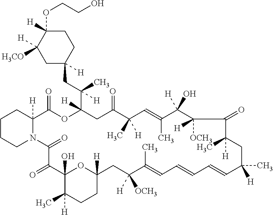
C1C(CC(C)(C2([H])OC(=O)C3([H])CCCCN3C(=O)C(=O)C3(O)C(C)([H])CCC([H])(O3)CC([H])([OCH3])C(C)=CC=CC=CC(C)([H])CC(C)([H])C(=O)C([OCH3])([H])C([H])(O)C(C)=CC(C)([H])C(=O)C2)[H])([H])CCC(OCCO)([H])C1([H])[H3CO]
